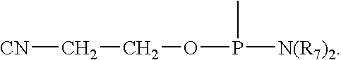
[CN]CCOP(C)[N(R7)2]
